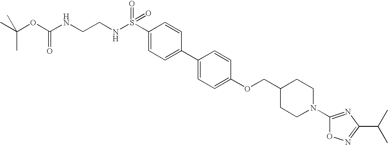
S(C1=CC=C(C2=CC=C(OCC3CCN(C4=NC(C(C)C)=NO4)CC3)C=C2)C=C1)(NCCNC(OC(C)(C)C)=O)(=O)=O
